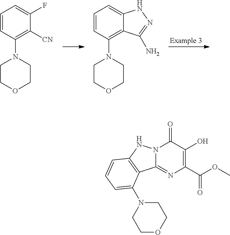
C1=CC(N2CCOCC2)=C2C(=C1)NN=C2N.C1=CC(N2CCOCC2)=C([CN])C(F)=C1.N12C(=NC(C(=O)OC)=C(O)C1=O)C1=C(N2)C=CC=C1N1CCOCC1
